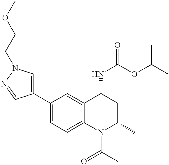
C1(C2=CN(CCOC)N=C2)=CC=C2C(=C1)C(NC(OC(C)C)=O)CC(C)N2C(C)=O
